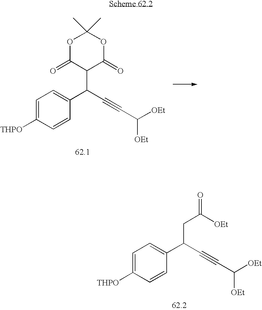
C1=C([THPO])C=CC(C(C2C(=O)OC(C)(C)OC2=O)C#CC([OEt])[OEt])=C1.C1=C([THPO])C=CC(C(CC(=O)[OEt])C#CC([OEt])[OEt])=C1
